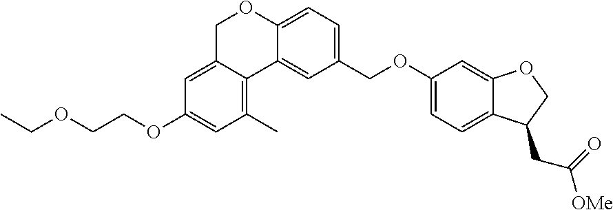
CCOCCOC1=CC(C)=C2C(=C1)COC1=CC=C(COC3=CC=C4C(=C3)OCC4CC([OMe])=O)C=C21
